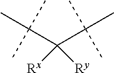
C(C(C)(C)C)(C(C)(C)C)([Rx])[Ry]
